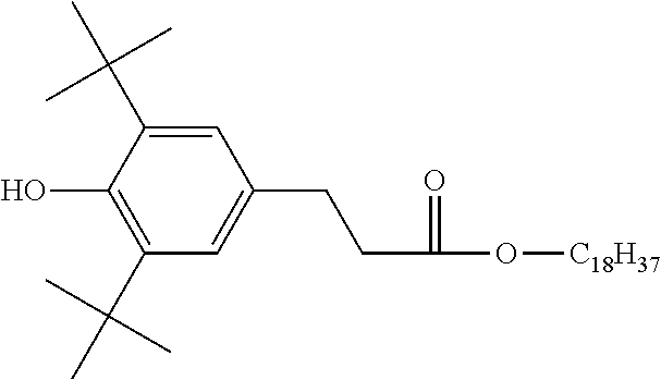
C1=C(C(C)(C)C)C(O)=C(C(C)(C)C)C=C1CCC(O[C18H37])=O
